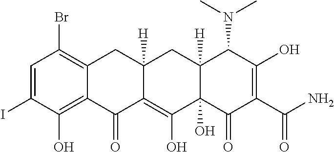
C1=C(I)C(O)=C2C(=C1Br)CC1([H])C(=C(O)C3(O)C([H])(C1)C(N(C)C)C(O)=C(C(=O)N)C3=O)C2=O
